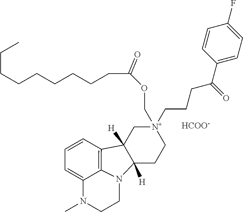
C(CCCCCCC(OC[N+]1(CCCC(C2=CC=C(F)C=C2)=O)CC2([H])C([H])(CC1)N1C3=C2C=CC=C3N(C)CC1)=O)CC.[HCOO-]
